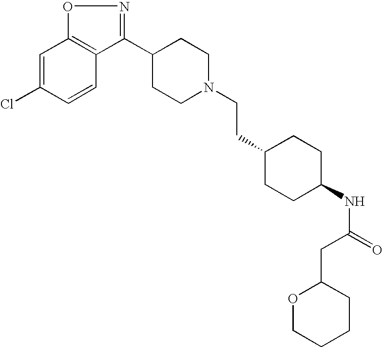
C1=C(Cl)C=CC2=C1ON=C2C1CCN(CCC2CCC(NC(=O)CC3OCCCC3)CC2)CC1
